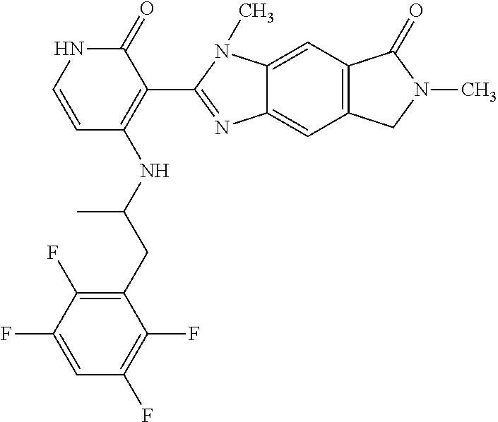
C1(CC(NC2=C(C3=NC4=CC5=C(C=C4N3C)C(=O)N(C)C5)C(=O)NC=C2)C)=C(F)C(F)=CC(F)=C1F
